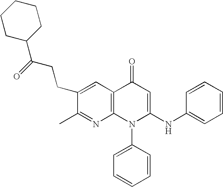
C1(C)=NC2=C(C=C1CCC(C1CCCCC1)=O)C(=O)C=C(NC1=CC=CC=C1)N2C1=CC=CC=C1
